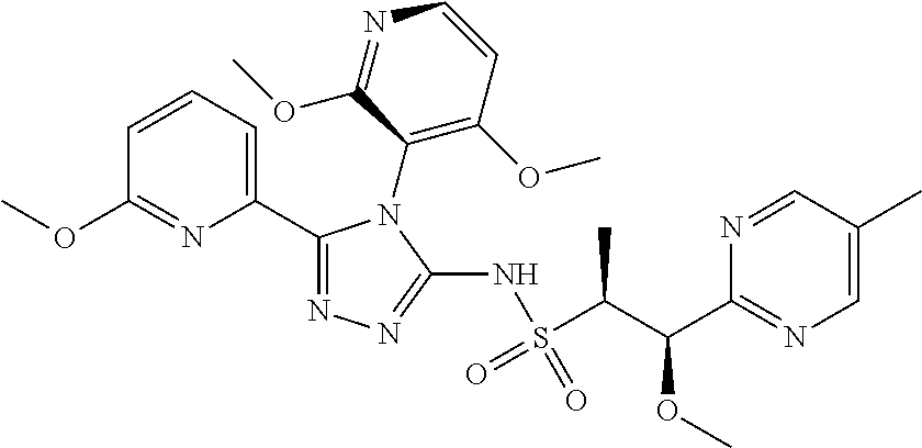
C1(C2=CC=CC(OC)=N2)=NN=C(NS(=O)(C(C)C(OC)C2=NC=C(C)C=N2)=O)N1C1=C(OC)C=CN=C1OC
